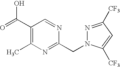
C1(C(=O)O)=C(C)N=C(CN2N=C([CF3])C=C2[CF3])N=C1
